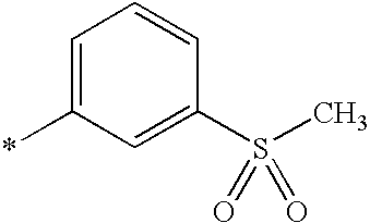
C1=C(*)C=C(S(C)(=O)=O)C=C1
